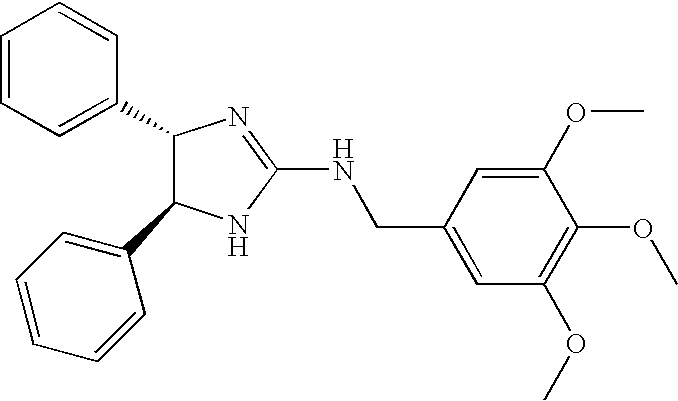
C1(C2C(C3=CC=CC=C3)NC(NCC3=CC(OC)=C(OC)C(OC)=C3)=N2)=CC=CC=C1
